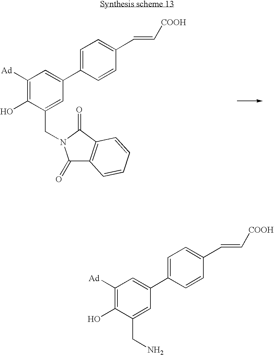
C1([Ad])=C(O)C(CN2C(=O)C3=C(C2=O)C=CC=C3)=CC(C2=CC=C(C=C[COOH])C=C2)=C1.C1([Ad])=C(O)C(CN)=CC(C2=CC=C(C=C[COOH])C=C2)=C1
